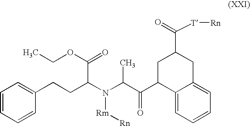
C1=CC=CC(CCC(C(=O)OCC)N(C(C(C2C3=CC=CC=C3CC(C([T][Rn])=O)C2)=O)C)[Rm][Rn])=C1
